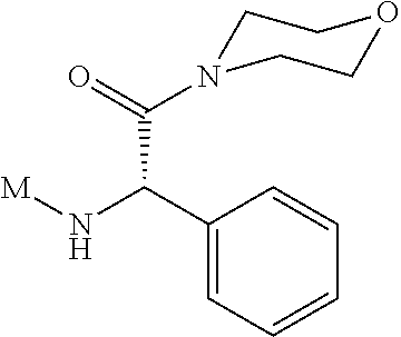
[M]NC(C1=CC=CC=C1)C(=O)N1CCOCC1
